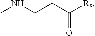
C(CC([R8])=O)NC
